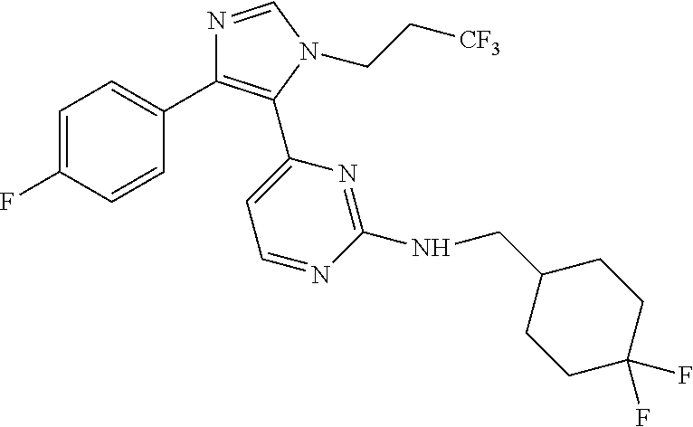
C1=C(F)C=CC(C2=C(C3=CC=NC(NCC4CCC(F)(F)CC4)=N3)N(CC[CF3])C=N2)=C1
